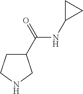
C1(C(=O)NC2CC2)CCNC1
